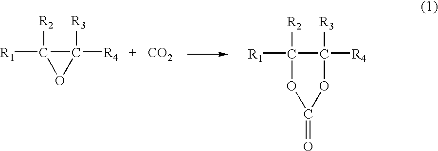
C1([R4   +   CO2])([R3])C([R1])([R2])O1.C1([R4])([R3])C([R1])([R2])OC(=O)O1
